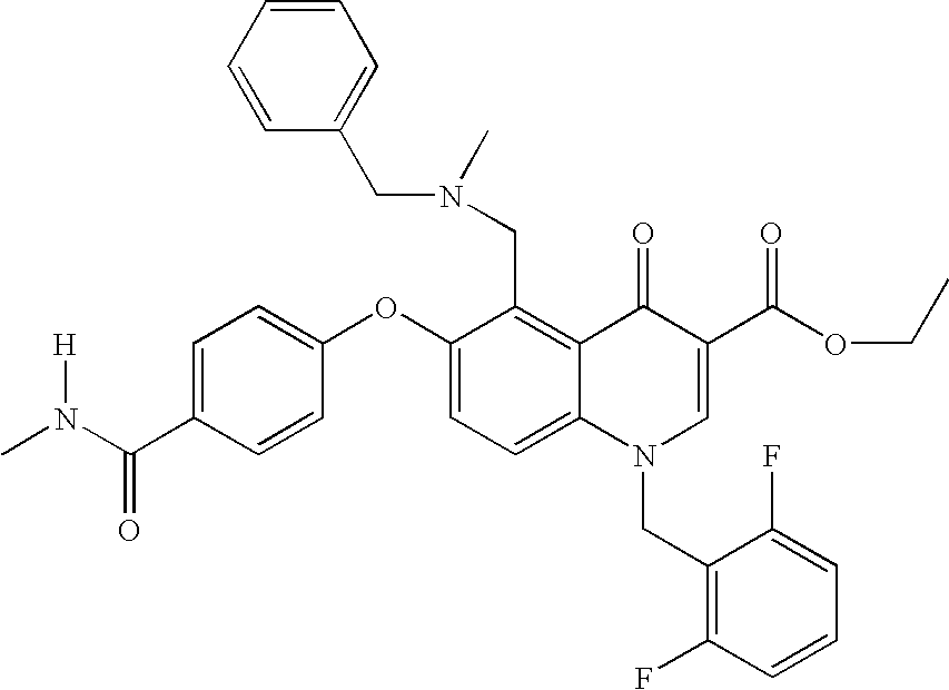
C1(OC2=CC=C(C(N(C)[H])=O)C=C2)=CC=C2C(=C1CN(C)CC1=CC=CC=C1)C(=O)C(C(OCC)=O)=CN2CC1=C(F)C=CC=C1F
